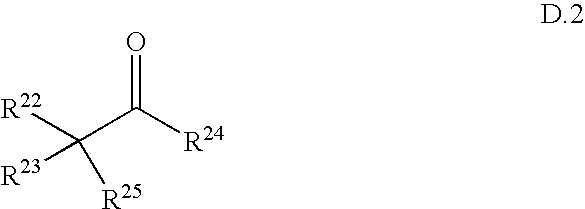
O=C([R24])C([R23])([R22])[R25]
